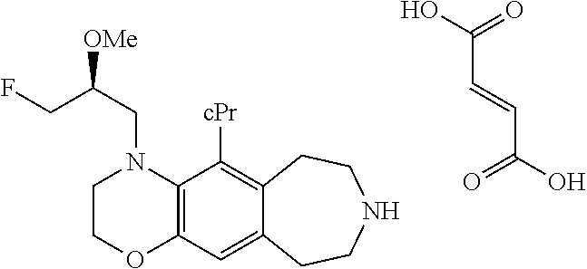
C(C=CC(O)=O)(O)=O.C1COC2=C(N1CC(CF)[OMe])C([cPr])=C1C(=C2)CCNCC1
